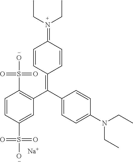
CCN(CC)=C1C=CC(=C(C2=CC=C(N(CC)CC)C=C2)C2=C(S(=O)(=O)O)C=CC(S(=O)(=O)O)=C2)C=C1.[Na]
